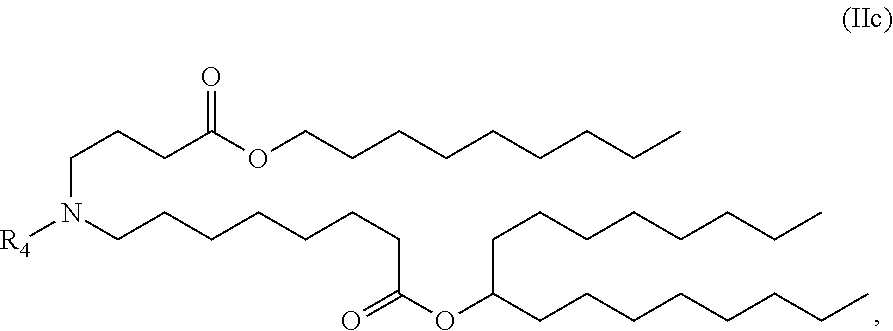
C(CCC(OCCCCCCCCC)=O)N(CCCCCCCC(OC(CCCCCCCC)CCCCCCCC)=O)[R4]
